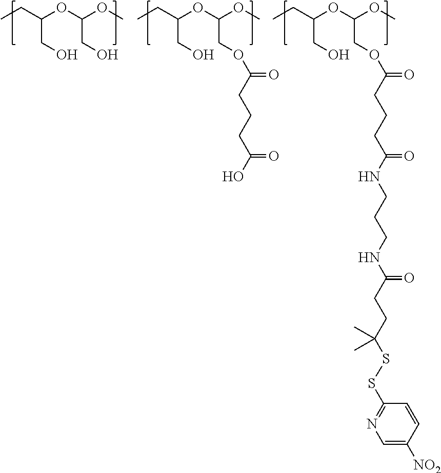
CCC(OC(OC)COC(CCCC(O)=O)=O)CO.CCC(OC(OC)CO)CO.CCC(OC(OC)COC(CCCC(NCCCNC(CCC(SSC1=NC=C([NO2])C=C1)(C)C)=O)=O)=O)CO
